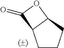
C1CCC2C1C(=O)O2
